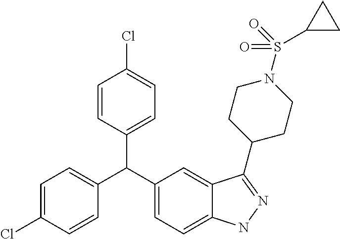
C1(C(C2=CC=C3C(=C2)C(C2CCN(S(=O)(=O)C4CC4)CC2)=NN3)C2=CC=C(Cl)C=C2)=CC=C(Cl)C=C1
